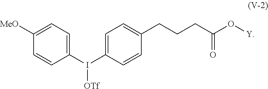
C1(I(C2=CC=C(CCCC(O[Y])=O)C=C2)[OTf])=CC=C([MeO])C=C1
